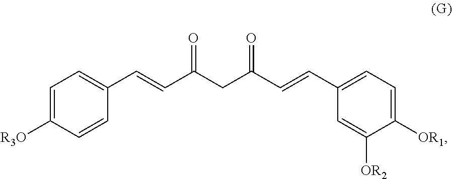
C1=C([R3O])C=CC(C=CC(CC(C=CC2=CC=C([OR1])C([OR2])=C2)=O)=O)=C1
